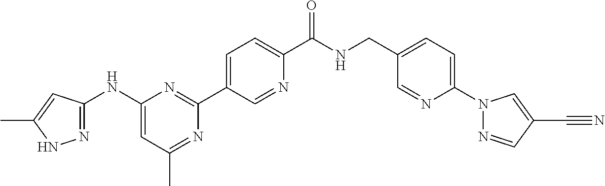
C1(NC2=NNC(C)=C2)=CC(C)=NC(C2=CC=C(C(NCC3=CC=C(N4N=CC(C#N)=C4)N=C3)=O)N=C2)=N1
